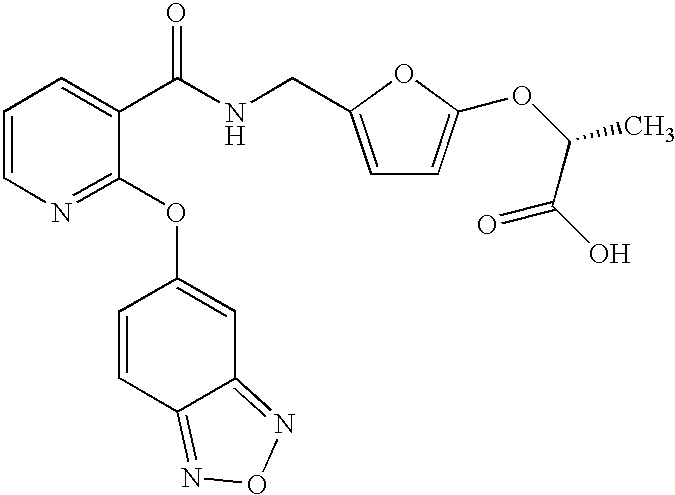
C1=CN=C(OC2=CC3=NON=C3C=C2)C(C(NCC2=CC=C(OC(C(=O)O)C)O2)=O)=C1
